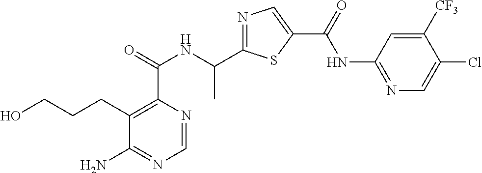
C1=NC(C(=O)NC(C2=NC=C(C(=O)NC3=NC=C(Cl)C([CF3])=C3)S2)C)=C(CCCO)C(N)=N1
